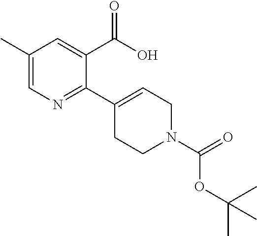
C1(C2=CCN(C(=O)OC(C)(C)C)CC2)=NC=C(C)C=C1C(O)=O
